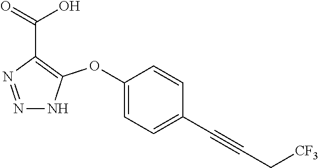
N1=NC(C(=O)O)=C(OC2=CC=C(C#CC[CF3])C=C2)N1
